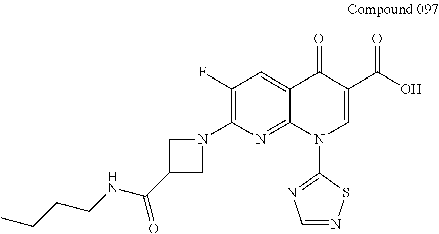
C1(F)=C(N2CC(C(NCCCC)=O)C2)N=C2C(=C1)C(=O)C(C(O)=O)=CN2C1=NC=NS1
